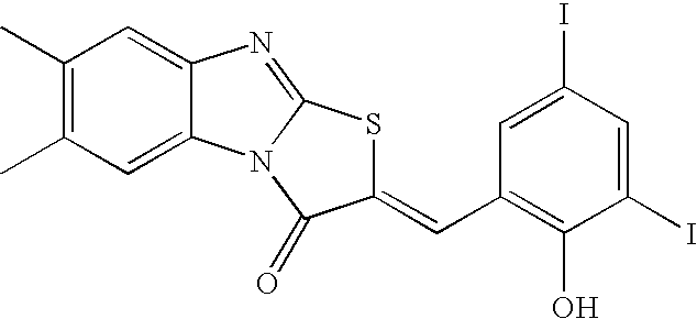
C1(C)=C(C)C=C2C(=C1)N=C1N2C(=O)C(=CC2=C(O)C(I)=CC(I)=C2)S1
